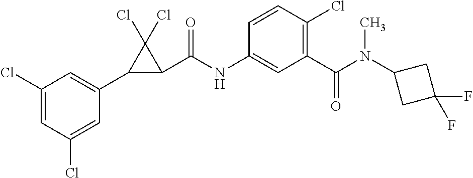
C1(Cl)=CC(Cl)=CC(C2C(C(NC3=CC(C(N(C4CC(F)(F)C4)C)=O)=C(Cl)C=C3)=O)C2(Cl)Cl)=C1
